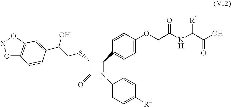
C1(SCC(C2=CC3=C(C=C2)O[X]O3)O)C(=O)N(C2=CC=C([R4])C=C2)C1C1=CC=C(OCC(NC(C(O)=O)[R1])=O)C=C1
